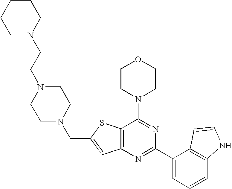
C12=C(N=C(C3=CC=CC4=C3C=CN4)N=C1N1CCOCC1)C=C(CN1CCN(CCN3CCCCC3)CC1)S2
